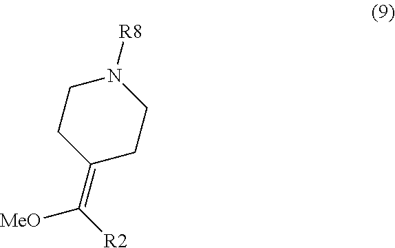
C1CC(=C([R2])[MeO])CCN1[R8]
